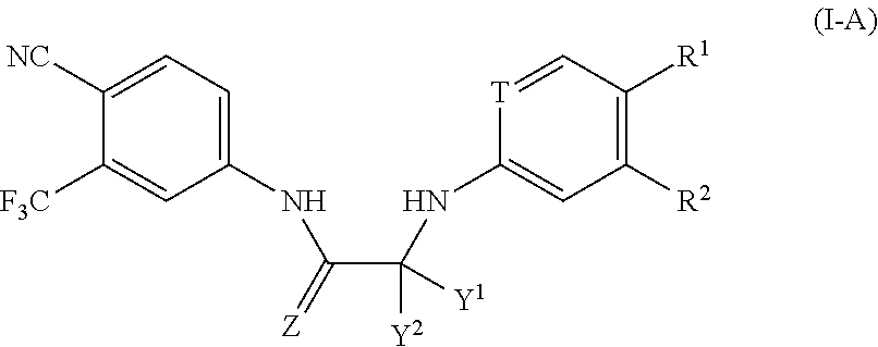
C1(NC(C(NC2=CC([R2])=C([R1])C=[T]2)([Y2])[Y1])=[Z])=CC=C([NC])C([F3C])=C1
